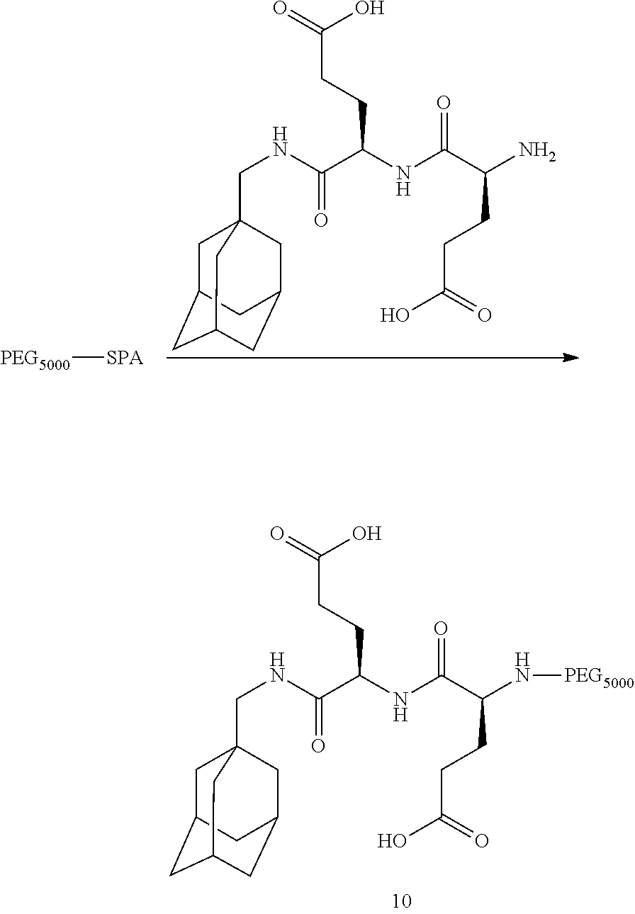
C1C2CC3CC(CC1(CNC(C(NC(C(N)CCC(O)=O)=O)CCC(=O)O)=O)C3)C2.[SPA][PEG5000].C1C2CC3CC(CC1(CNC(C(NC(C(N[PEG5000])CCC(O)=O)=O)CCC(=O)O)=O)C3)C2
